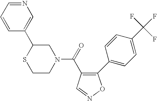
C1(C2=CC=C(C(F)(F)F)C=C2)=C(C(=O)N2CC(C3=CN=CC=C3)SCC2)C=NO1
